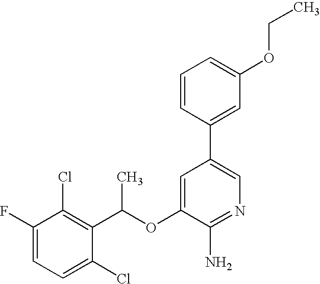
FC1=CC=C(Cl)C(C(OC2=CC(C3=CC(OCC)=CC=C3)=CN=C2N)C)=C1Cl
